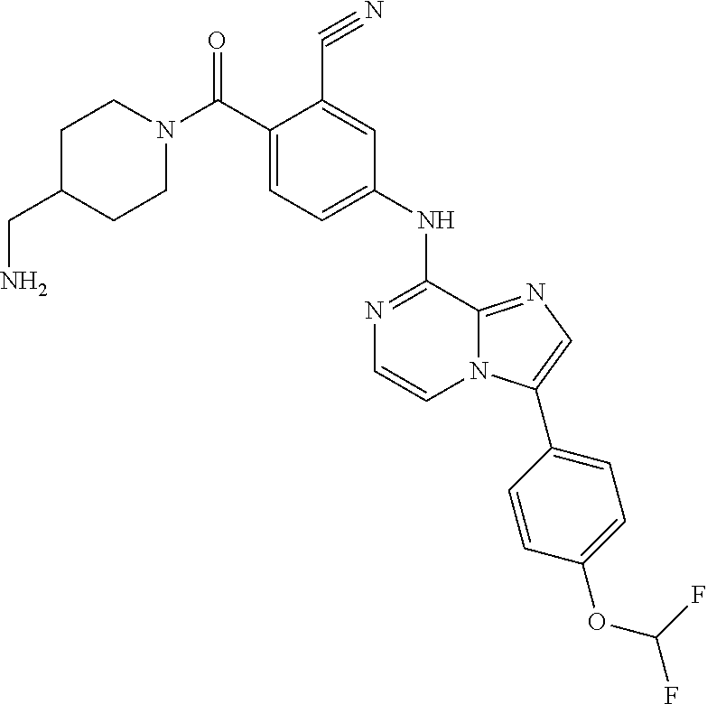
C(C1=CC=C(NC2=NC=CN3C2=NC=C3C2=CC=C(OC(F)F)C=C2)C=C1C#N)(=O)N1CCC(CN)CC1
